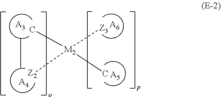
[M2](C)([Z2])([Z3])C.[A3].[A4].[A6].[A5]
